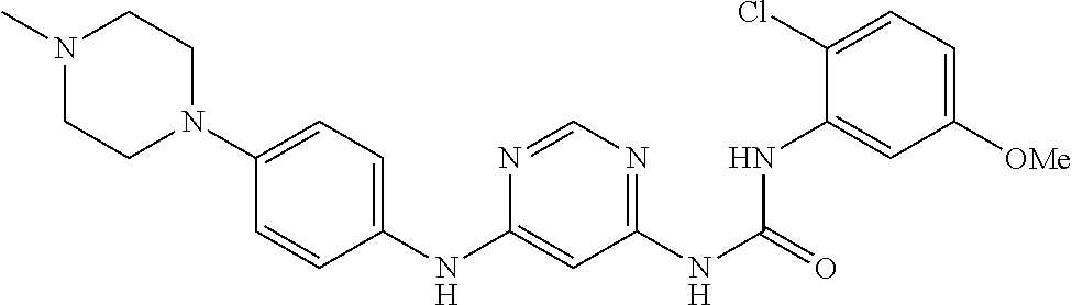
N1(C)CCN(C2=CC=C(NC3=CC(NC(=O)NC4=CC([OMe])=CC=C4Cl)=NC=N3)C=C2)CC1
